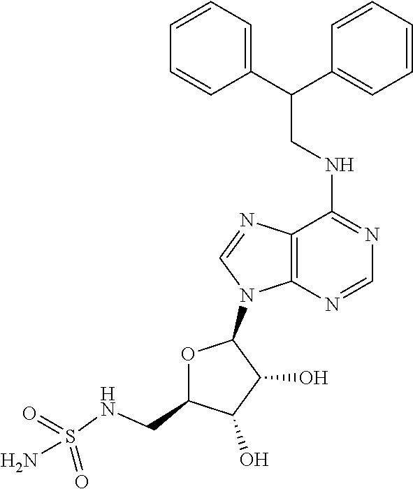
N(C1=NC=NC2=C1N=CN2C1OC(CNS(N)(=O)=O)C(O)C1O)CC(C1=CC=CC=C1)C1=CC=CC=C1
